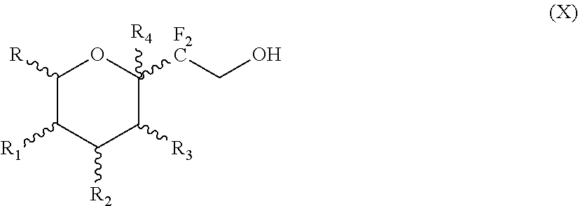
C1([R])C([R1])C([R2])C([R3])C([F2C]CO)([R4])O1
